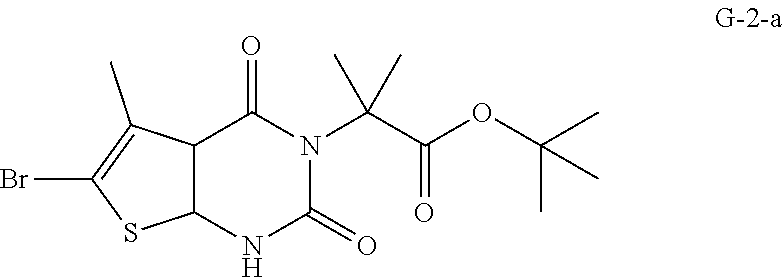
C12C(C)=C(Br)SC1NC(=O)N(C(C(=O)OC(C)(C)C)(C)C)C2=O
